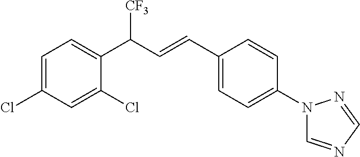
C1(C(C=CC2=CC=C(N3C=NC=N3)C=C2)[CF3])=CC=C(Cl)C=C1Cl
